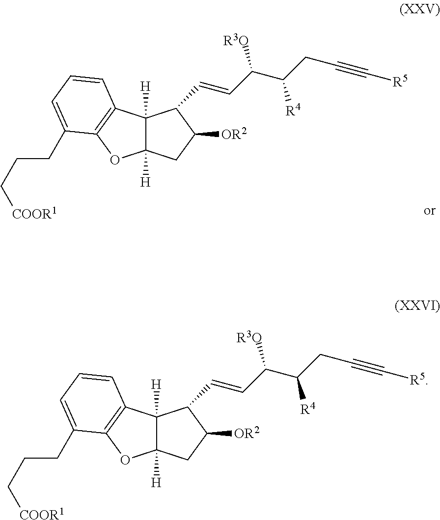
C12([H])C([H])(C3=C(O1)C(CCC[COOR1])=CC=C3)C(C=CC(C(CC#C[R5])[R4])[R3O])C([OR2])C2.C12([H])C([H])(C3=C(O1)C(CCC[COOR1])=CC=C3)C(C=CC(C(CC#C[R5])[R4])[R3O])C([OR2])C2
